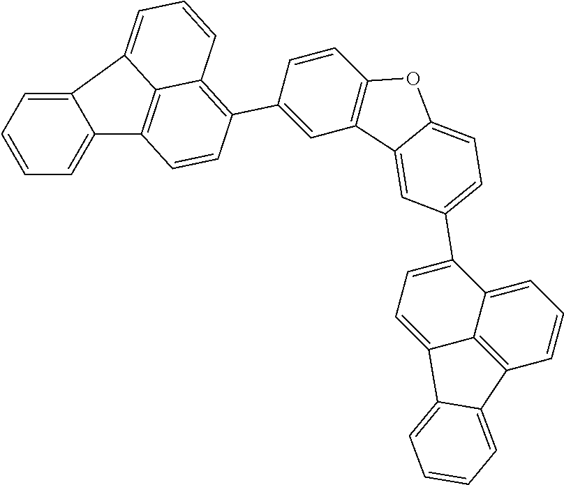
C12=CC=CC=C1C1=C3C(=C(C4=CC5=C(C=C4)OC4=CC=C(C6=CC=C7C8=C(C=CC=C68)C6=CC=CC=C76)C=C54)C=C1)C=CC=C23
